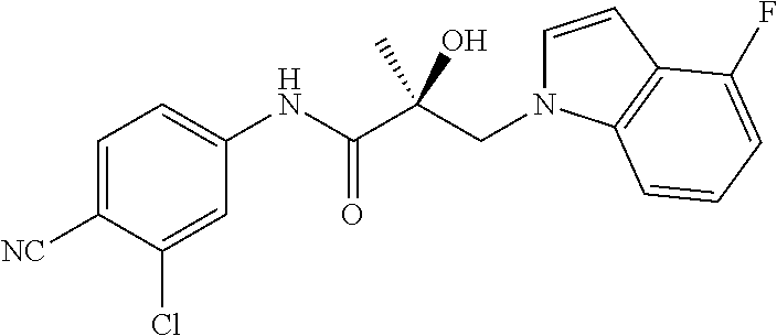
C1=C([NC])C(Cl)=CC(NC(C(CN2C=CC3=C2C=CC=C3F)(C)O)=O)=C1
